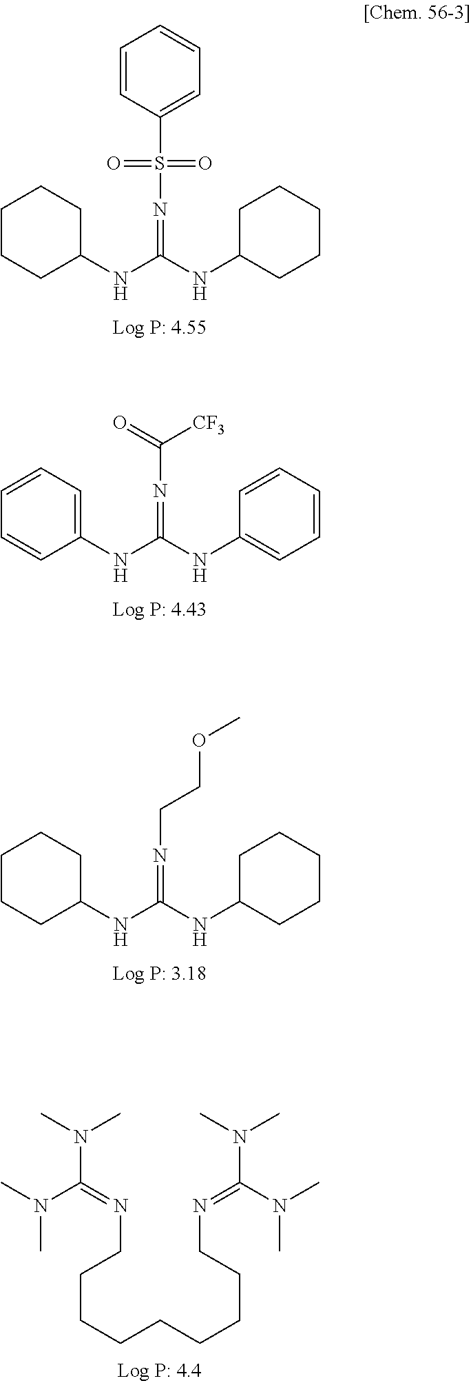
N(C(NC1CCCCC1)=NCCOC)C1CCCCC1.N(C(NC1=CC=CC=C1)=NC(=O)[CF3])C1=CC=CC=C1.N(C(NC1CCCCC1)=NS(C1=CC=CC=C1)(=O)=O)C1CCCCC1.C(CCCCCCCN=C(N(C)C)N(C)C)CN=C(N(C)C)N(C)C
